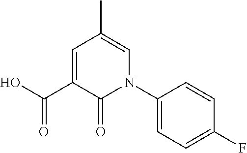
C1=C(C(O)=O)C(=O)N(C2=CC=C(F)C=C2)C=C1C
